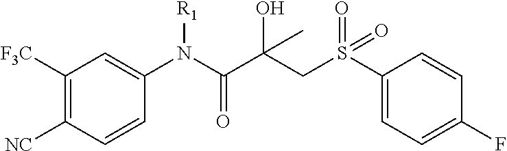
C1=CC(N(C(=O)C(O)(CS(=O)(=O)C2=CC=C(F)C=C2)C)[R1])=CC([F3C])=C1[NC]
